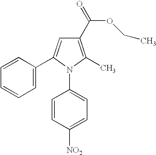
C1=C(C2=CC=CC=C2)N(C2=CC=C([NO2])C=C2)C(C)=C1C(OCC)=O
